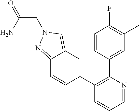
C1=CC(C2=C(C3=CC4=CN(CC(=O)N)N=C4C=C3)C=CC=N2)=CC(C)=C1F
